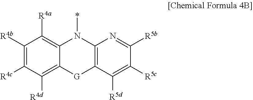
C1([R4b])=C([R4c])C([R4d])=C2C(=C1[R4a])N(*)C1=C([G]2)C([R5d])=C([R5c])C([R5b])=N1
